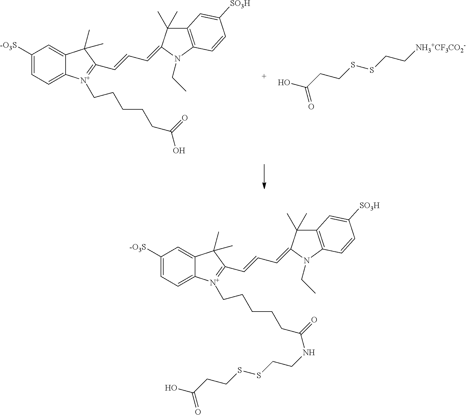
C1([-O3S])=CC=C2C(=C1)C(C)(C)C(C=CC=C1C(C)(C)C3=C(N1CC)C=CC([SO3H])=C3)=[N+]2CCCCCC(O)=O.C(=O)(CCSSCC[NH3+CF3CO2-])O.C1([-O3S])=CC=C2C(=C1)C(C)(C)C(C=CC=C1C(C)(C)C3=C(N1CC)C=CC([SO3H])=C3)=[N+]2CCCCCC(NCCSSCCC(O)=O)=O
